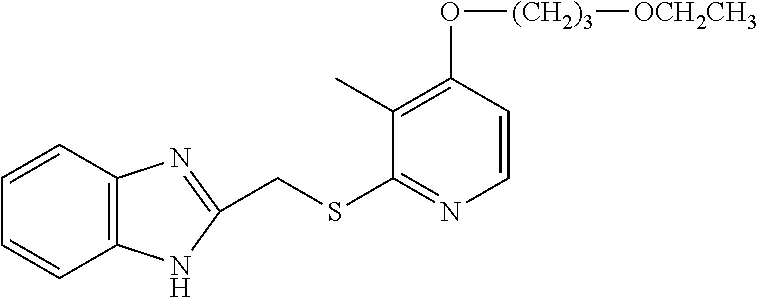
C12=C(C=CC=C1)N=C(CSC1=NC=CC(O[(CH2)3][OCH2CH3])=C1C)N2
